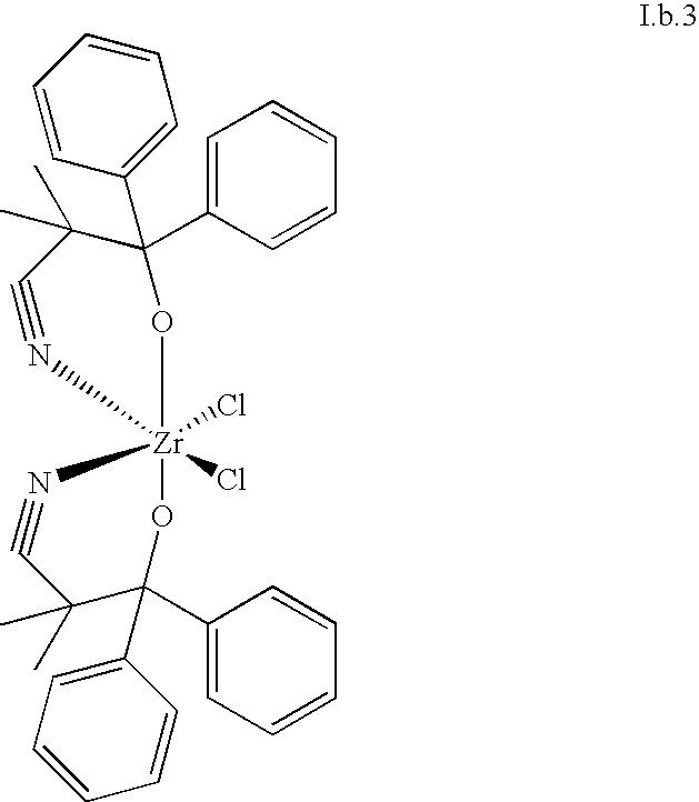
C1=C(C2(C3=CC=CC=C3)C(C)(C)C#N[Zr]3(Cl)(Cl)(O2)N#CC(C)(C)C(C2=CC=CC=C2)(C2=CC=CC=C2)O3)C=CC=C1
